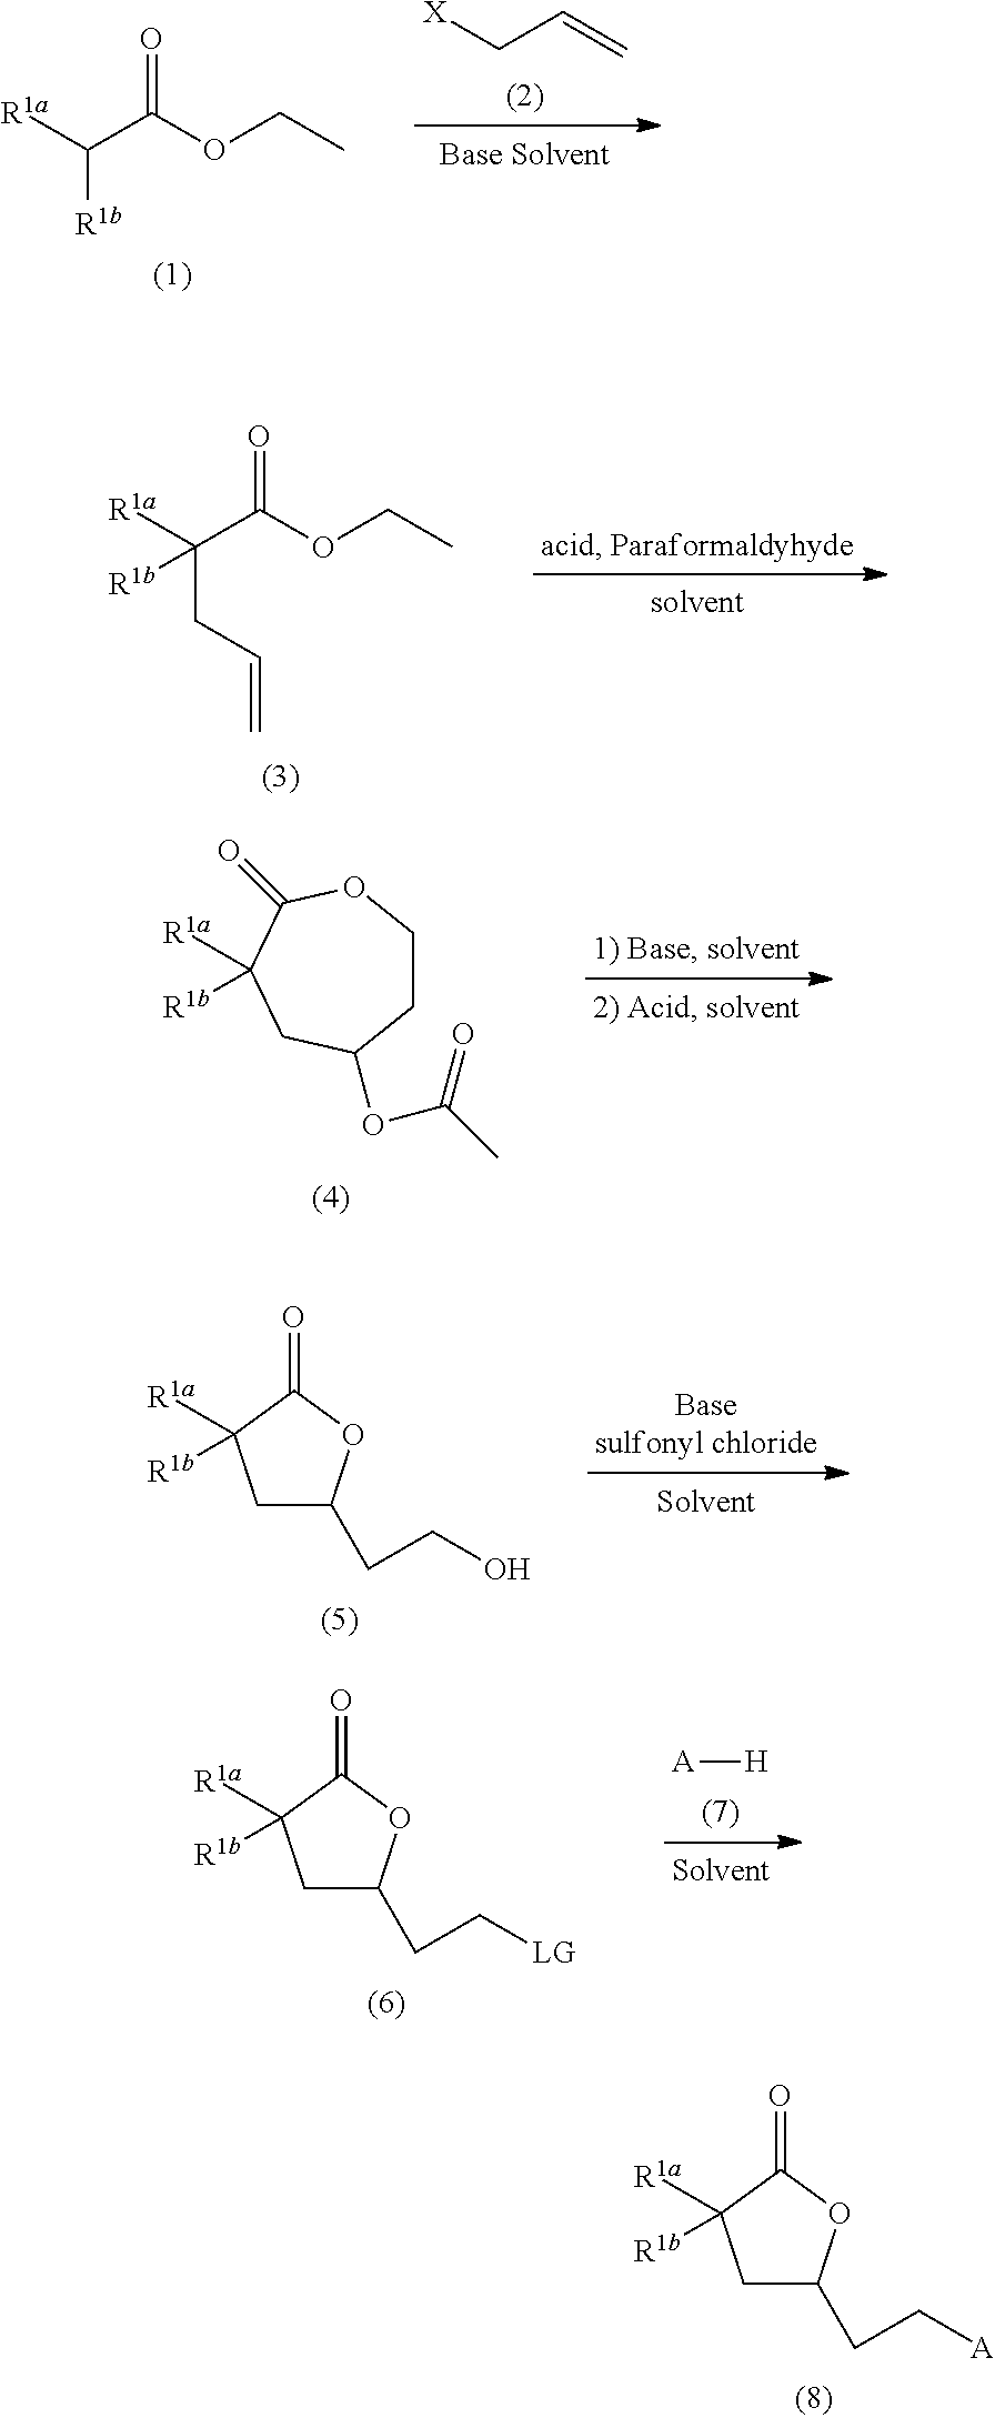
C([R1b])([R1a])C(OCC)=O.[X]CC=C.C(CC=C)([R1a])(C(OCC)=O)[R1b].C1COC(=O)C([R1a])([R1b])CC1OC(C)=O.C1C(CC[A])OC(=O)C1([R1a])[R1b].C1C(CCO)OC(=O)C1([R1a])[R1b].C1C(CC[LG])OC(=O)C1([R1a])[R1b].[A][H]
